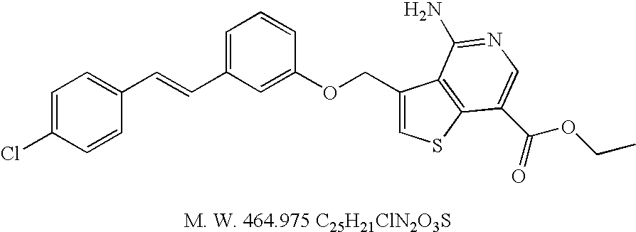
C1=C(Cl)C=CC(C=CC2=CC=CC(OCC3=CSC4=C3C(N)=NC=C4C(OCC)=O)=C2)=C1
